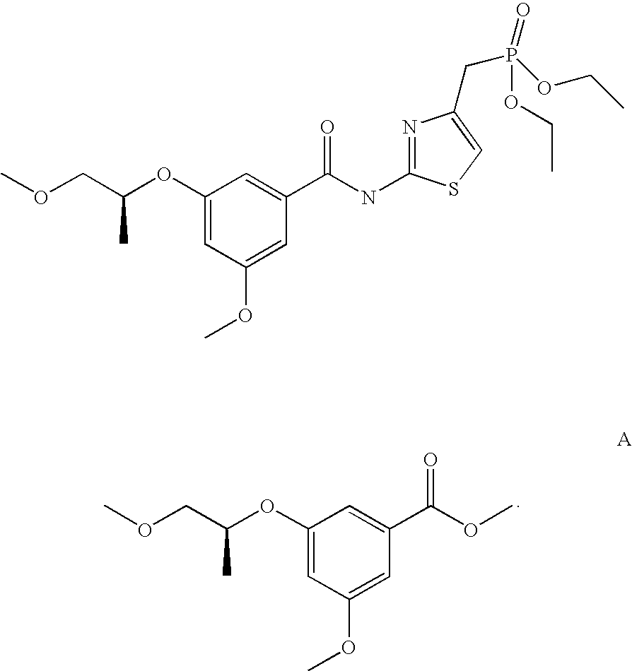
C1(OC(COC)C)=CC(OC)=CC(C(OC)=O)=C1.C1(OC(COC)C)=CC(OC)=CC(C(NC2=NC(CP(OCC)(=O)OCC)=CS2)=O)=C1
